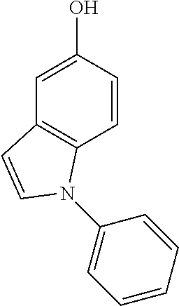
C12=C(C=CC(O)=C1)N(C1=CC=CC=C1)C=C2
